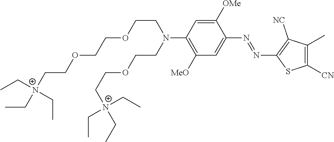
C1([OMe])=CC(N(CCOCC[N+](CC)(CC)CC)CCOCCOCC[N+](CC)(CC)CC)=C([MeO])C=C1N=NC1=C([NC])C(C)=C([CN])S1
